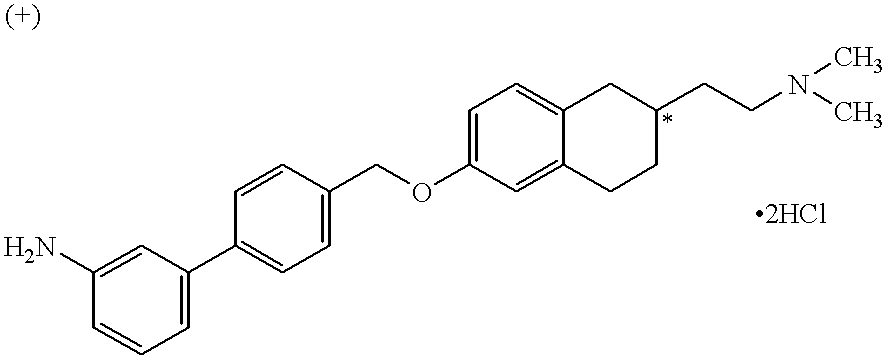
C1=C(N)C=CC=C1C1=CC=C(COC2=CC=C3C(=C2)CCC(CCN(C)C)C3)C=C1
